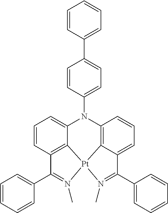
C1=CC(N2C3=C4C(=CC=C3)C(C3=CC=CC=C3)=N(C)[Pt]43C4=C(C=CC=C24)C(C2=CC=CC=C2)=N3C)=CC=C1C1=CC=CC=C1
